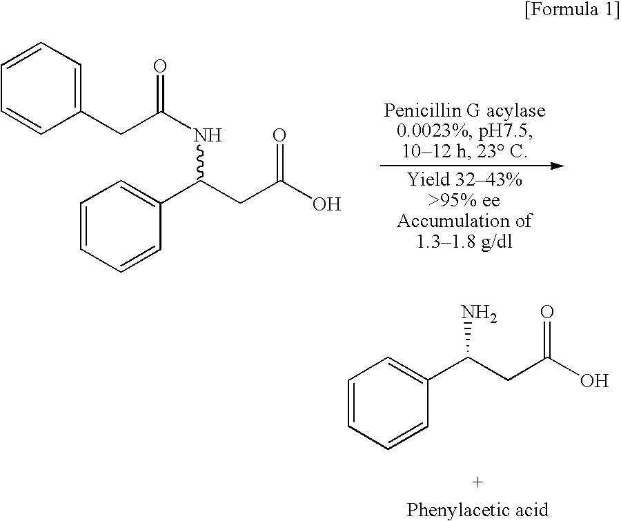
C1=CC=CC(CC(NC(C2=CC=CC=C2)CC(O)=O)=O)=C1.NC(C1=CC=CC=C1)CC(O)=O
